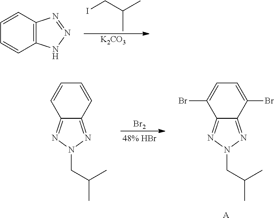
ICC(C)C.[K2CO3].C1=CC2=C(C=C1)NN=N2.[Br2].C12=NN(CC(C)C)N=C1C(Br)=CC=C2Br.[A].C12=NN(CC(C)C)N=C1C=CC=C2
